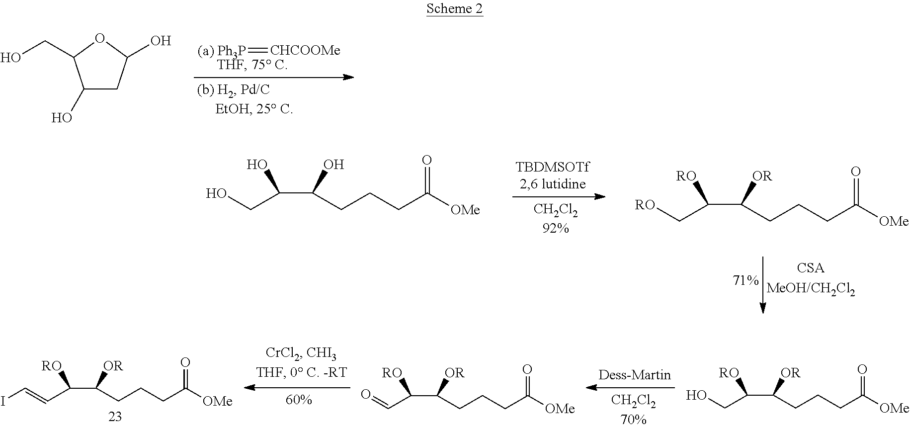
[CHCOOMe]=[(a) Ph3P].C1(O)CC(O)OC1CO.C(C(C(CCCC([OMe])=O)O)O)O.C(C(C(CCCC([OMe])=O)[OR])[RO])[RO].C(C(C(CCCC([OMe])=O)[OR])[RO])=CI.C(C(C(CCCC([OMe])=O)[OR])[RO])=O.C(C(C(CCCC([OMe])=O)[OR])[RO])O
